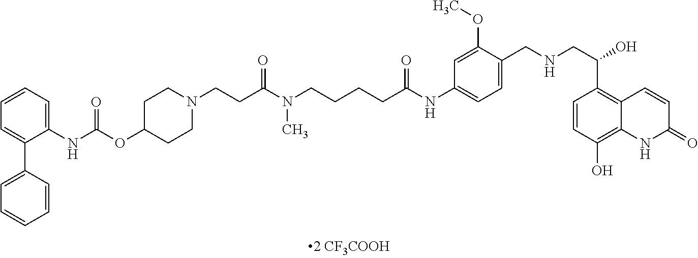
C1=CC=C(NC(=O)OC2CCN(CCC(N(CCCCC(NC3=CC=C(CNCC(O)C4=C5C(=C(O)C=C4)NC(=O)C=C5)C(OC)=C3)=O)C)=O)CC2)C(C2=CC=CC=C2)=C1
